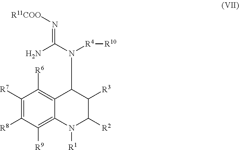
C1([R7])=C([R8])C([R9])=C2C(=C1[R6])C(N([R4][R10])C(N)=N[R11COO])C([R3])C([R2])N2[R1]
